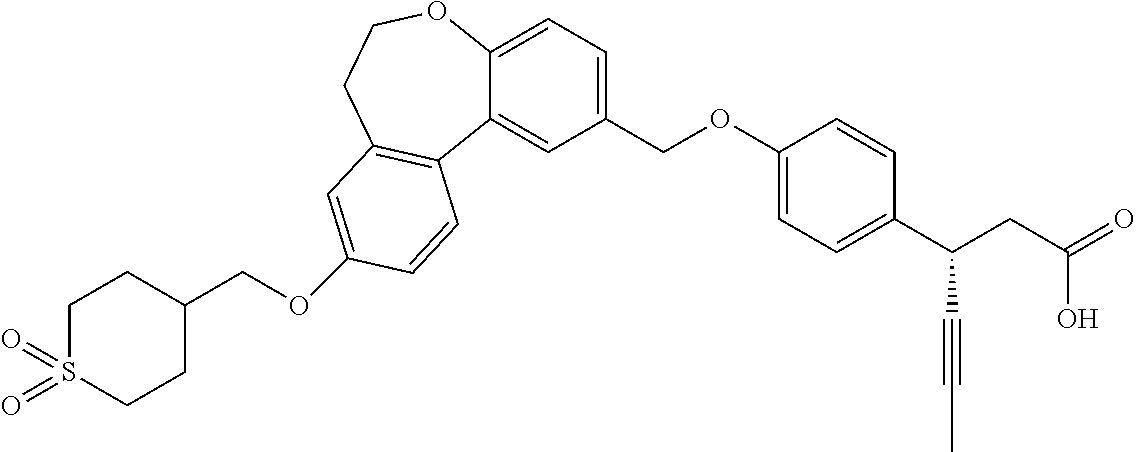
O(C1=CC2=C(C3=CC(COC4=CC=C(C(CC(O)=O)C#CC)C=C4)=CC=C3OCC2)C=C1)CC1CCS(=O)(=O)CC1
